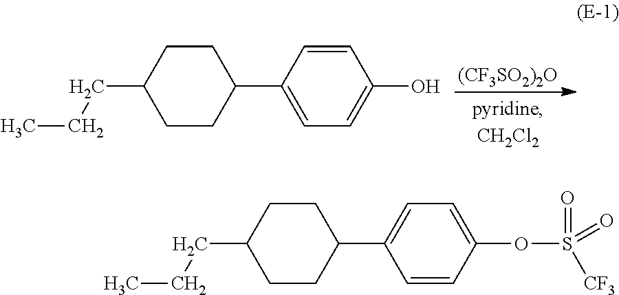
[(CF3SO2)2O].C1(C2=CC=C(O)C=C2)CCC(CCC)CC1.C1(C2=CC=C(OS(=O)([CF3])=O)C=C2)CCC(CCC)CC1
